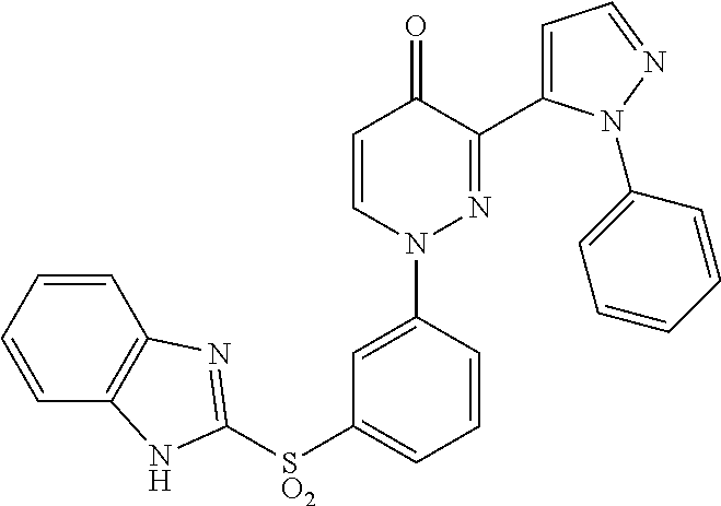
C1=CN(C2=CC([SO2]C3=NC4=C(C=CC=C4)N3)=CC=C2)N=C(C2=CC=NN2C2=CC=CC=C2)C1=O
